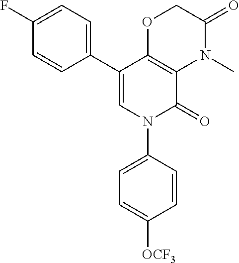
C12=C(C(C3=CC=C(F)C=C3)=CN(C3=CC=C([OCF3])C=C3)C1=O)OCC(=O)N2C
